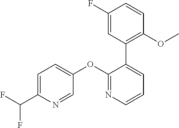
C1(OC2=CC=C(C(F)F)N=C2)=NC=CC=C1C1=C(OC)C=CC(F)=C1
